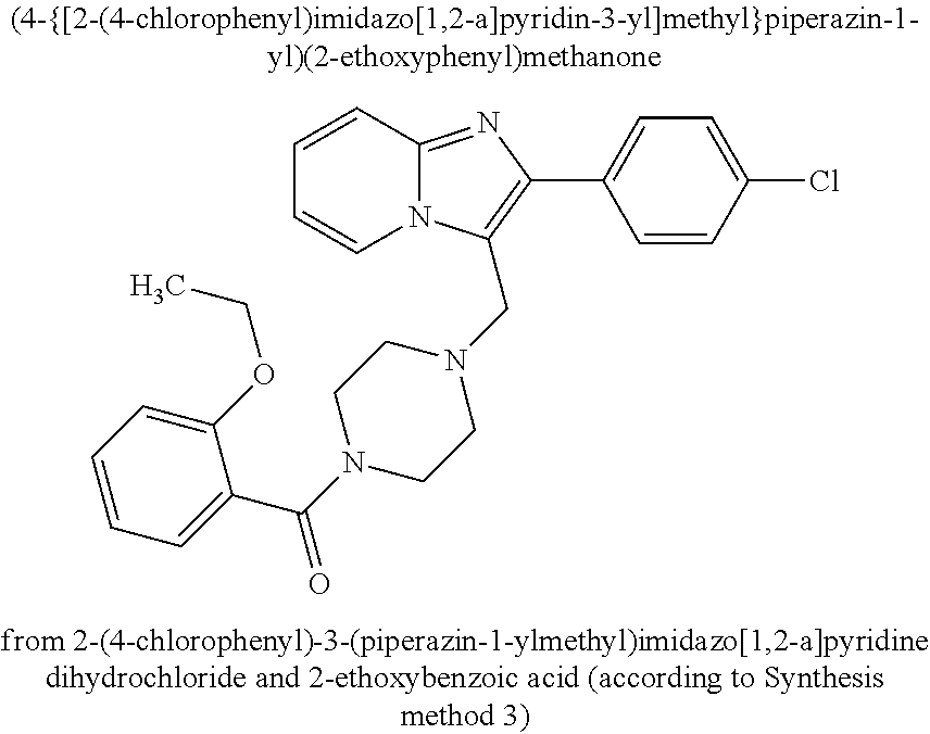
C1=CC2=NC(C3=CC=C(Cl)C=C3)=C(CN3CCN(C(C4=CC=CC=C4OCC)=O)CC3)N2C=C1
